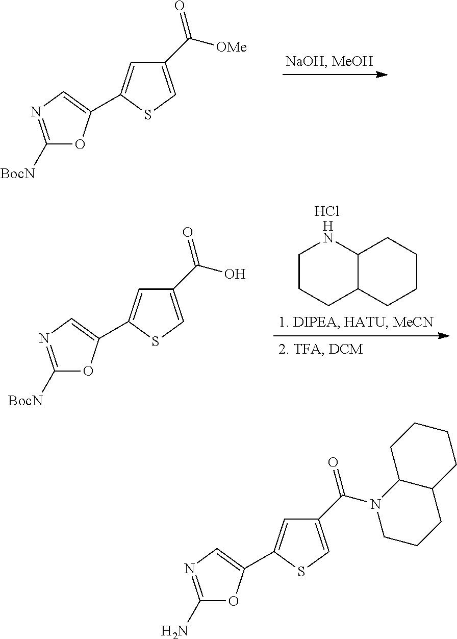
C1([BocN])=NC=C(C2=CC(C([OMe])=O)=CS2)O1.C1CCC2C(N1)CCCC2.C1([BocN])=NC=C(C2=CC(C(O)=O)=CS2)O1.Cl.C1(N)=NC=C(C2=CC(C(N3CCCC4C3CCCC4)=O)=CS2)O1
